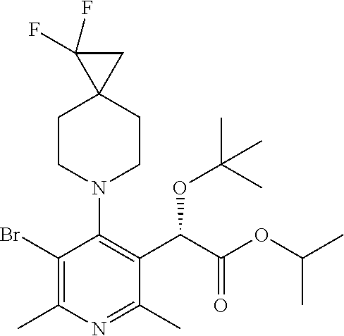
BrC1=C(C)N=C(C)C(C(OC(C)(C)C)C(=O)OC(C)C)=C1N1CCC2(CC1)CC2(F)F
